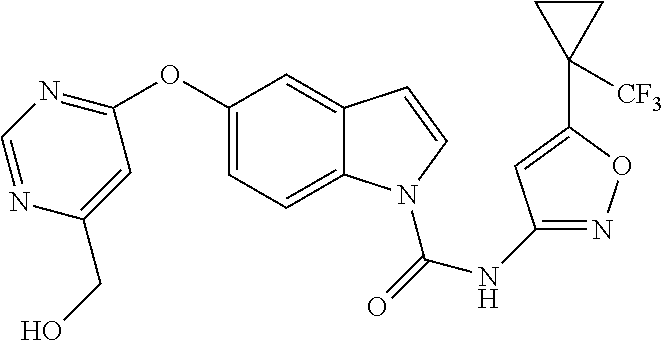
C1(OC2=CC=C3C(=C2)C=CN3C(NC2=NOC(C3([CF3])CC3)=C2)=O)=NC=NC(CO)=C1
